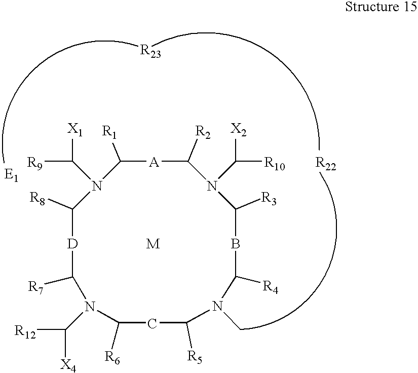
C1([R1])N(C([X1])[R9])C([R8])[D]C([R7])N(C([R12])[X4])C([R6])CC([R5])N(C)C([R4])BC([R3])N(C([X2])[R10])C([R2])[A]1.[M].[R22]
